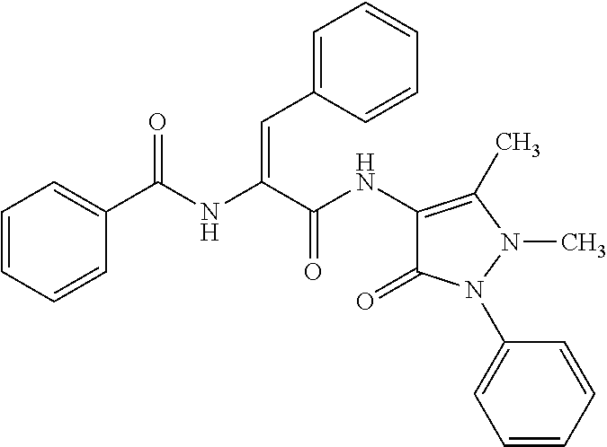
C1=CC=CC(C(NC(=CC2=CC=CC=C2)C(NC2=C(C)N(C)N(C3=CC=CC=C3)C2=O)=O)=O)=C1
